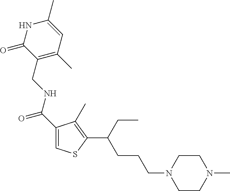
C1(C(=O)NCC2=C(C)C=C(C)NC2=O)=CSC(C(CC)CCCN2CCN(C)CC2)=C1C
